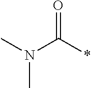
CN(C(*)=O)C
